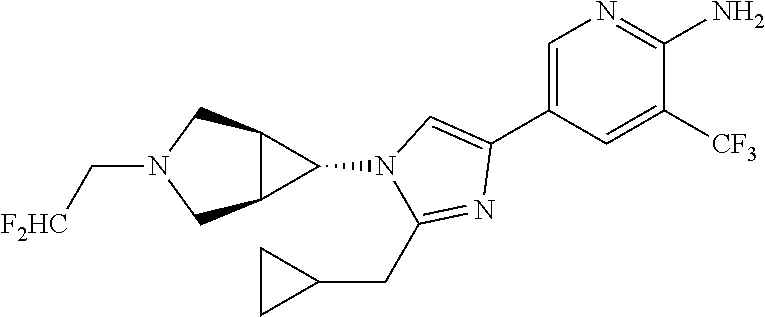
C1=C(C2=CN(C3C4C3CN(C[F2HC])C4)C(CC3CC3)=N2)C=C([CF3])C(N)=N1
